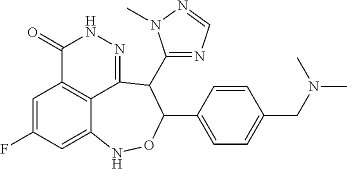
C1=C(F)C=C2C3=C1C(=O)NN=C3C(C1=NC=NN1C)C(C1=CC=C(CN(C)C)C=C1)ON2
